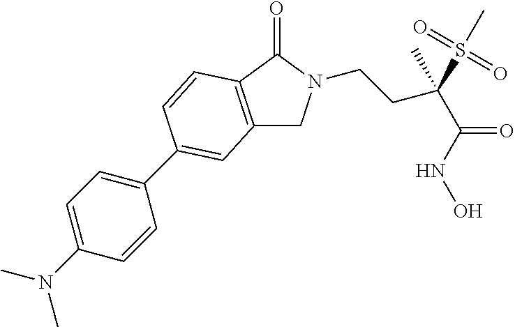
C12=C(C(=O)N(CCC(C(NO)=O)(S(C)(=O)=O)C)C1)C=CC(C1=CC=C(N(C)C)C=C1)=C2
